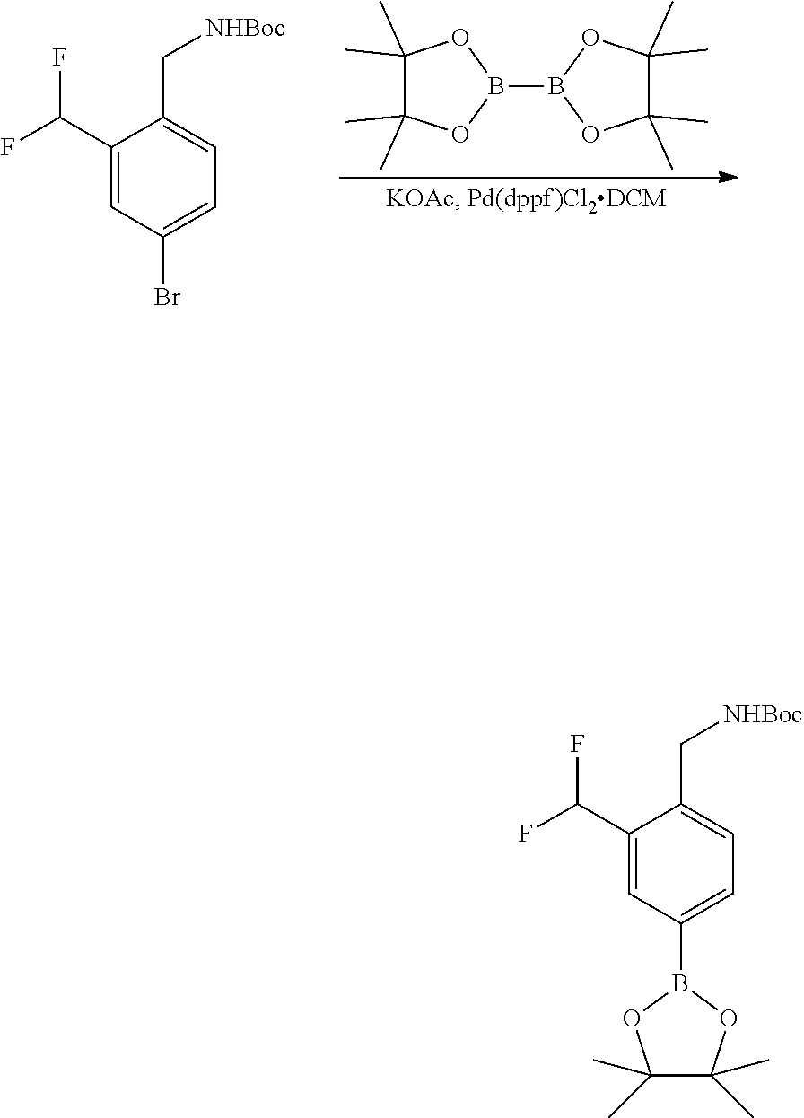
B1(B2OC(C)(C)C(C)(C)O2)OC(C)(C)C(C)(C)O1.C1=C(C(F)F)C(C[NHBoc])=CC=C1Br.C1=C(C(F)F)C(C[NHBoc])=CC=C1B1OC(C)(C)C(C)(C)O1
